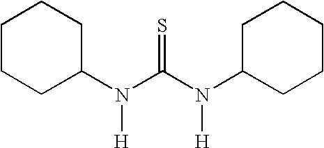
C1CCC(N(C(N(C2CCCCC2)[H])=S)[H])CC1
